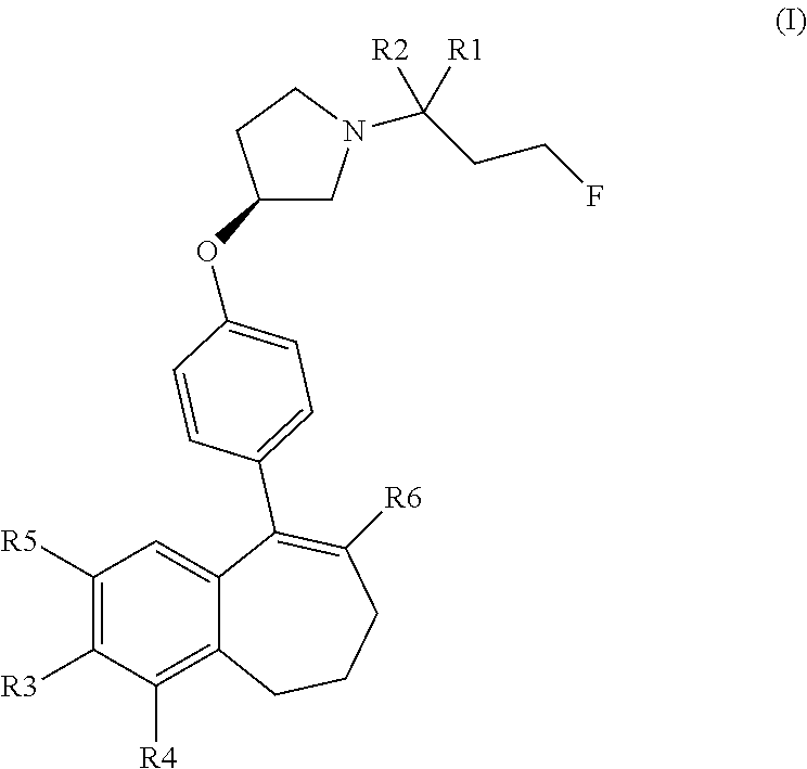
C1([R5])=C([R3])C([R4])=C2C(=C1)C(C1=CC=C(OC3CN(C(CCF)([R2])[R1])CC3)C=C1)=C([R6])CCC2
